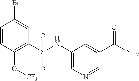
C1=CC(O[CF3])=C(S(NC2=CN=CC(C(=O)N)=C2)(=O)=O)C=C1Br
